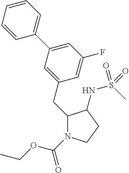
C1(CC2=CC(C3=CC=CC=C3)=CC(F)=C2)N(C(=O)OCC)CCC1NS(C)(=O)=O
